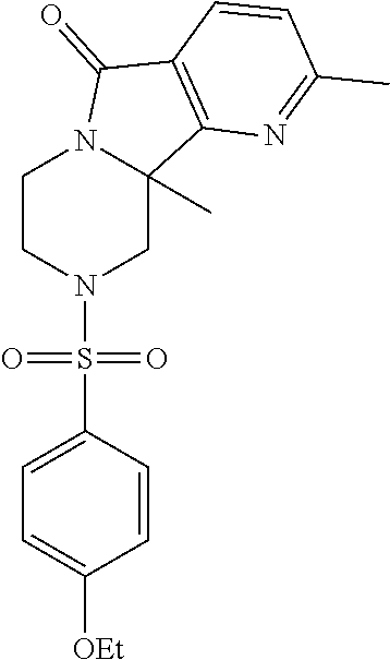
C1CN(S(C2=CC=C([OEt])C=C2)(=O)=O)CC2(C)N1C(=O)C1=C2N=C(C)C=C1
